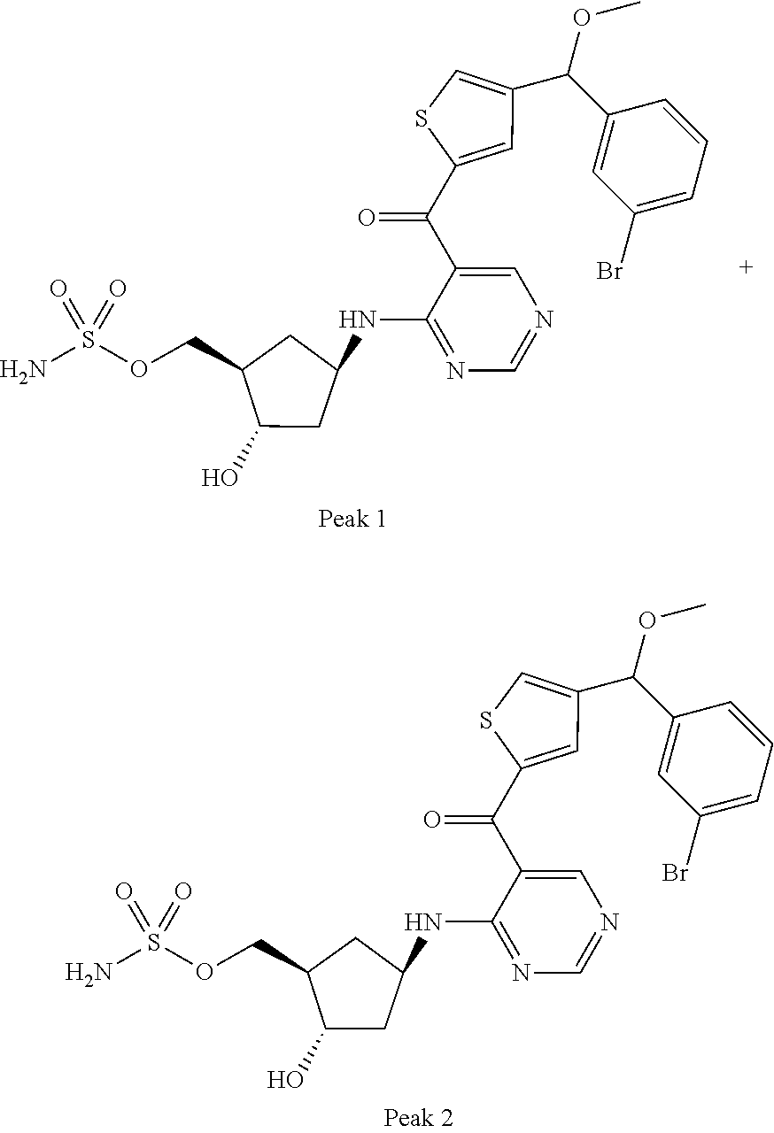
C1=C(C(C2=CN=CN=C2NC2CC(O)C(COS(N)(=O)=O)C2)=O)SC=C1C(C1=CC(Br)=CC=C1)OC.C1=C(C(C2=CN=CN=C2NC2CC(O)C(COS(N)(=O)=O)C2)=O)SC=C1C(C1=CC(Br)=CC=C1)OC
